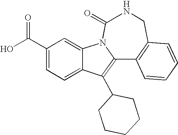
C1(C(O)=O)=CC=C2C(=C1)N1C(=C2C2CCCCC2)C2=C(CNC1=O)C=CC=C2
